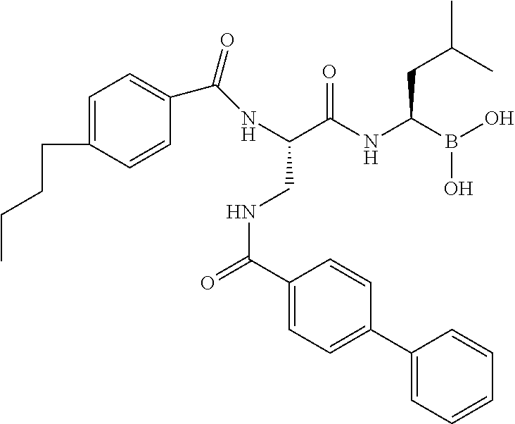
C(C(NC(B(O)O)CC(C)C)=O)(CNC(=O)C1=CC=C(C2=CC=CC=C2)C=C1)NC(C1=CC=C(CCCC)C=C1)=O
